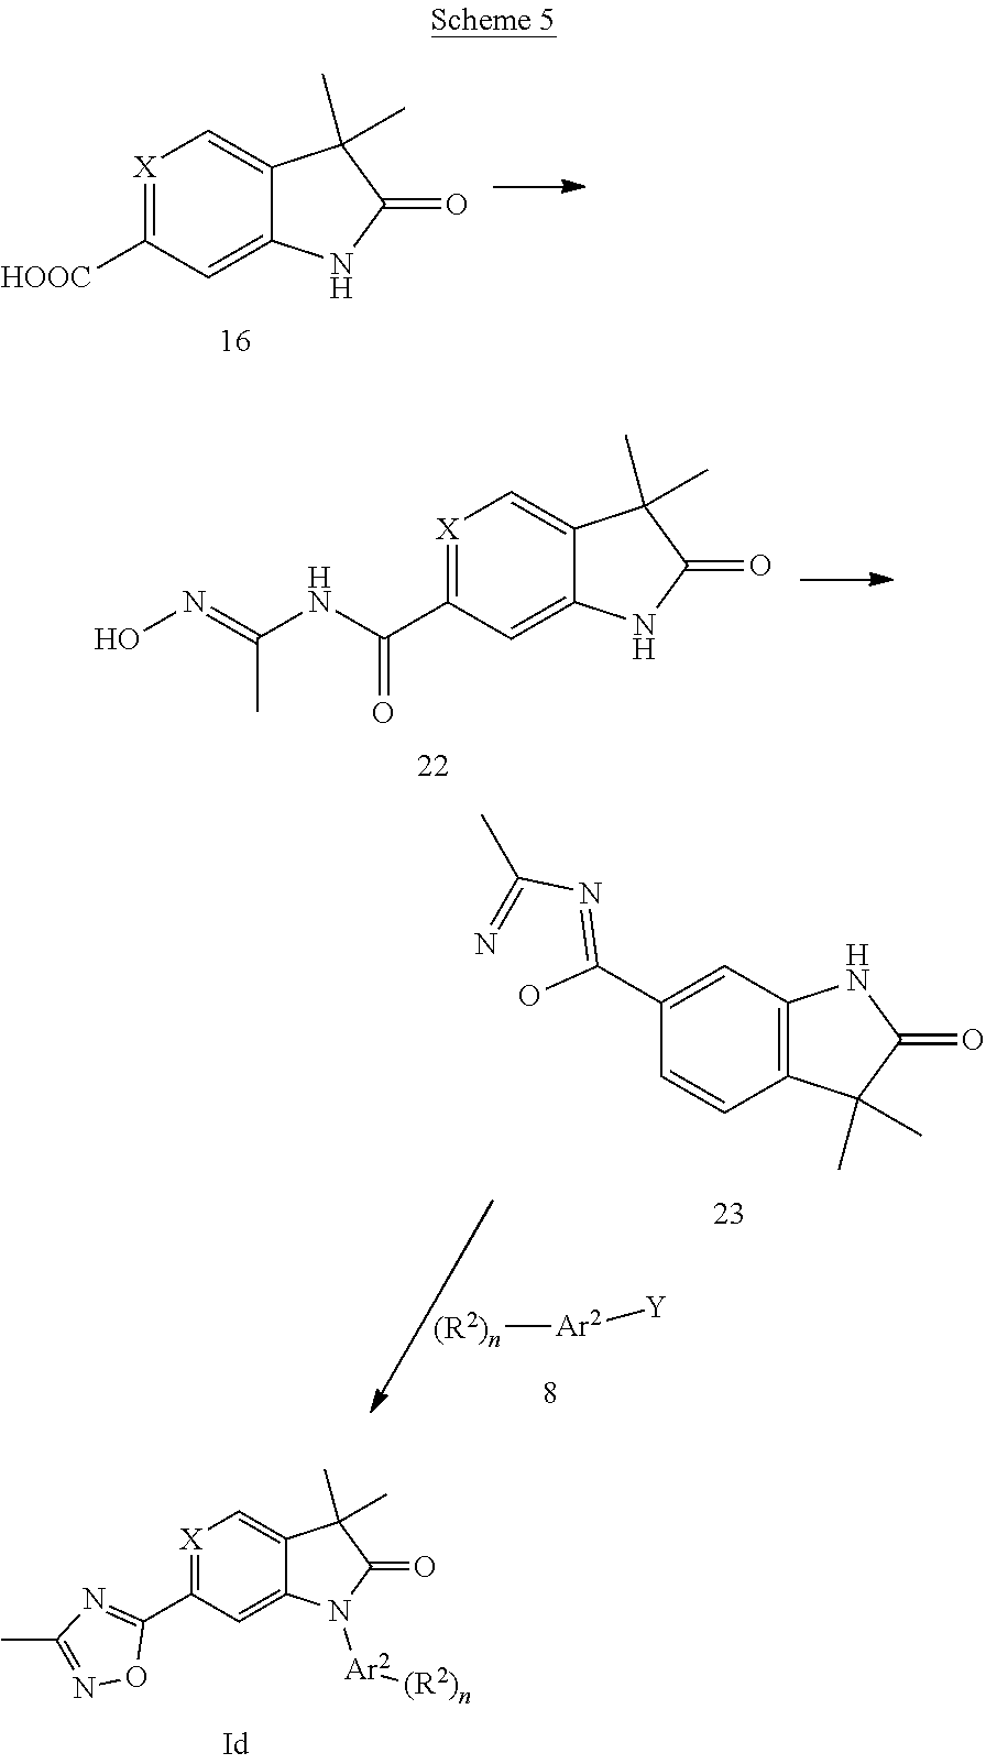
C12=CC([HOOC])=[X]C=C1C(C)(C)C(=O)N2.C12=CC(C(NC(=NO)C)=O)=[X]C=C1C(C)(C)C(=O)N2.C12=C(C=CC(C(=NC(=N)C)O)=C1)C(C)(C)C(=O)N2.[Ar2]([(R2)n])[Y].C12=CC(C3=NC(C)=NO3)=[X]C=C1C(C)(C)C(=O)N2[Ar2][(R2)n]
